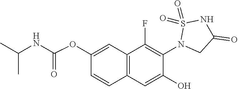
C12=C(C=C(O)C(N3CC(=O)NS3(=O)=O)=C1F)C=CC(OC(NC(C)C)=O)=C2
